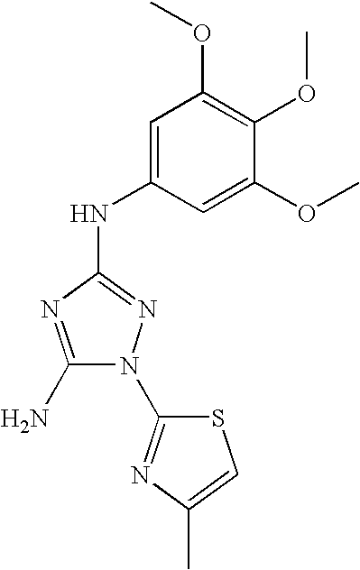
C1(N)=NC(NC2=CC(OC)=C(OC)C(OC)=C2)=NN1C1=NC(C)=CS1
